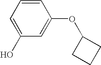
C1=CC=C(O)C=C1OC1CCC1
